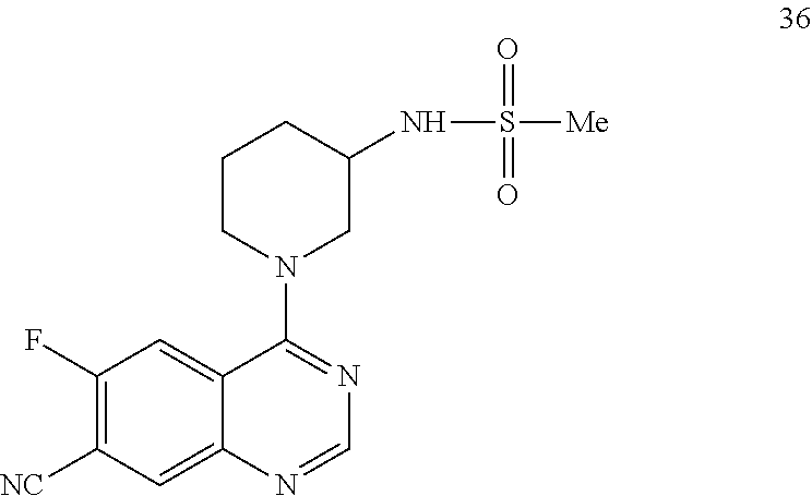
C1(F)=C([NC])C=C2C(=C1)C(N1CC(NS([Me])(=O)=O)CCC1)=NC=N2
